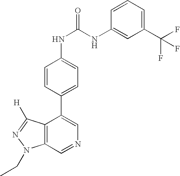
C1(C(F)(F)F)=CC=CC(NC(NC2=CC=C(C3=CN=CC4=C3C([H])=NN4CC)C=C2)=O)=C1
